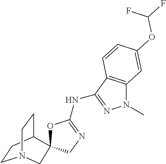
C1CC2CCN1CC21OC(NC2=NN(C)C3=C2C=CC(OC(F)F)=C3)=NC1
